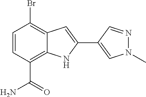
C1=CC(C(N)=O)=C2C(=C1Br)C=C(C1=CN(C)N=C1)N2
